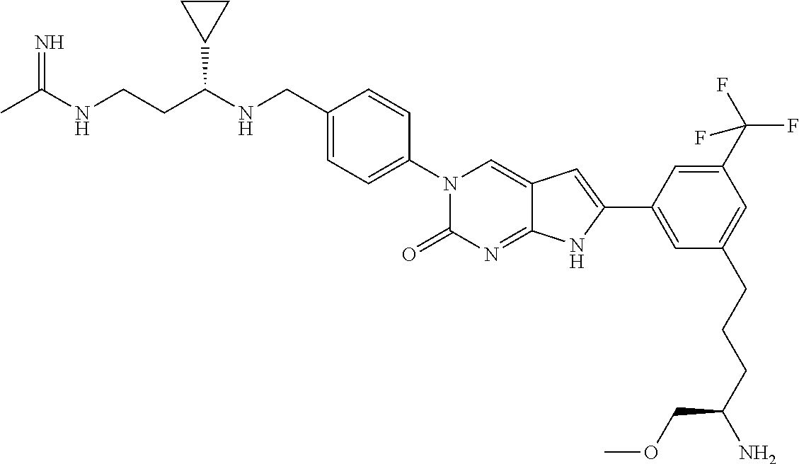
CC(NCCC(NCC1=CC=C(N2C(=O)N=C3C(=C2)C=C(C2=CC(CCCC(N)COC)=CC(C(F)(F)F)=C2)N3)C=C1)C1CC1)=N
